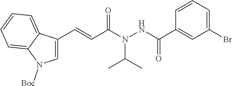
C1=C(C=CC(N(NC(C2=CC(Br)=CC=C2)=O)C(C)C)=O)C2=CC=CC=C2N1[Boc]
